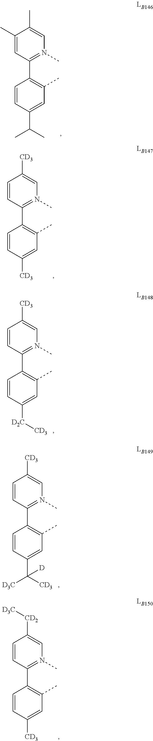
C1=C(C)C(C)=CN(C)=C1C1=C(C)C=C(C(C)C)C=C1.C1=CC([CD3])=CN(C)=C1C1=C(C)C=C([CD3])C=C1.C1=CC([CD3])=CN(C)=C1C1=C(C)C=C(C([CD3])([D])[D3C])C=C1.C1=CC([CD2][D3C])=CN(C)=C1C1=C(C)C=C([CD3])C=C1.C1=CC([CD3])=CN(C)=C1C1=C(C)C=C([D2C][CD3])C=C1
